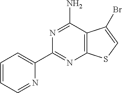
C1(C2=NC3=C(C(N)=N2)C(Br)=CS3)=CC=CC=N1
